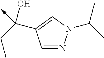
C<-C(C1=CN(C(C)C)N=C1)(CC)O
